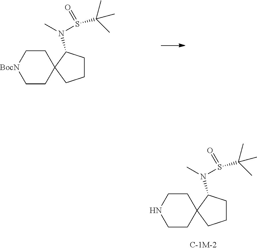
C1CC2(CC[BocN]1)CCCC2N(S(C(C)(C)C)=O)C.C1CC2(CCN1)CCCC2N(S(C(C)(C)C)=O)C
